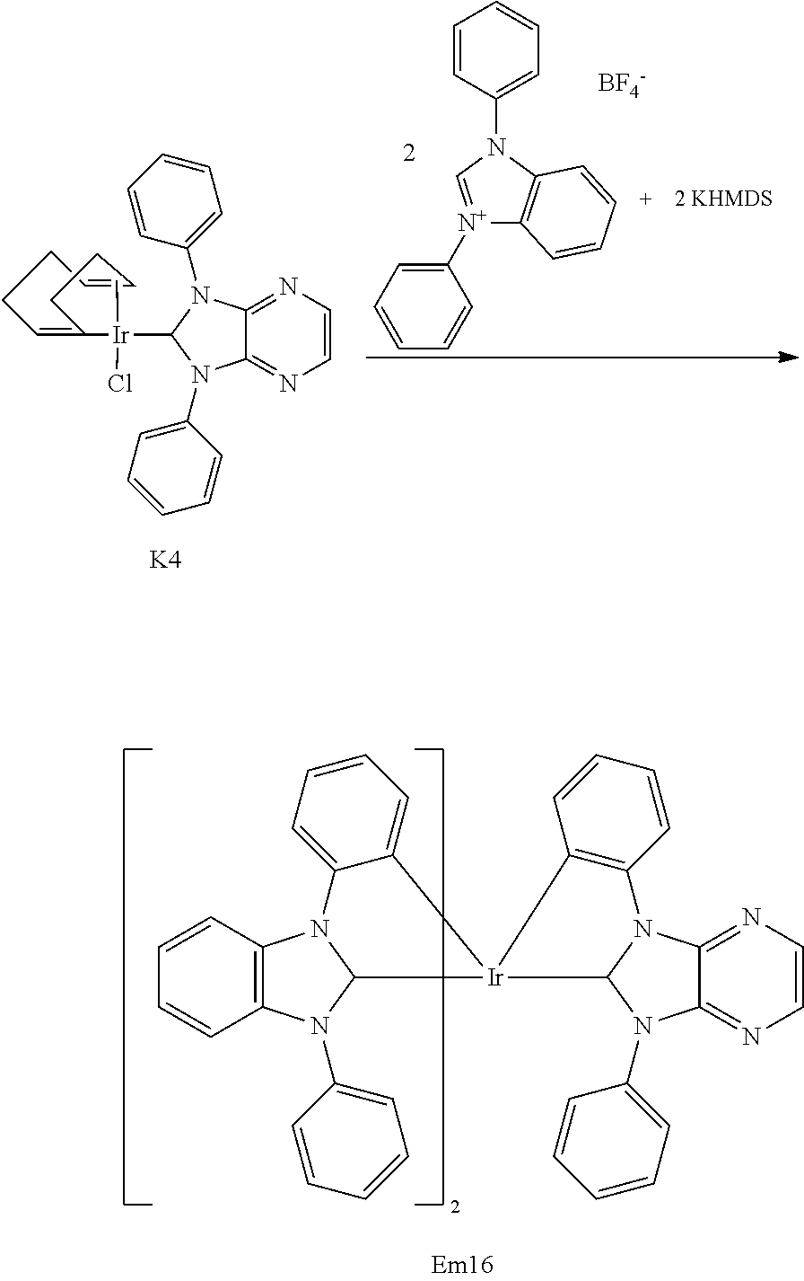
C1=CN=C2C(=N1)N(C1=CC=CC=C1)C([Ir](C1=CCCC=CCC1)(C)Cl)N2C1=CC=CC=C1.[K4].C1=CC=CC([N+]2=CN(C3=CC=CC=C3)C3=C2C=CC=C3)=C1.[BF4-].C1=CC2=C(C=C1)N(C1=CC=CC=C1)C1N2C2=CC=CC=C2[Ir]12C1N(C3=CC=CC=C3)C3=NC=CN=C3N1C1=C2C=CC=C1
